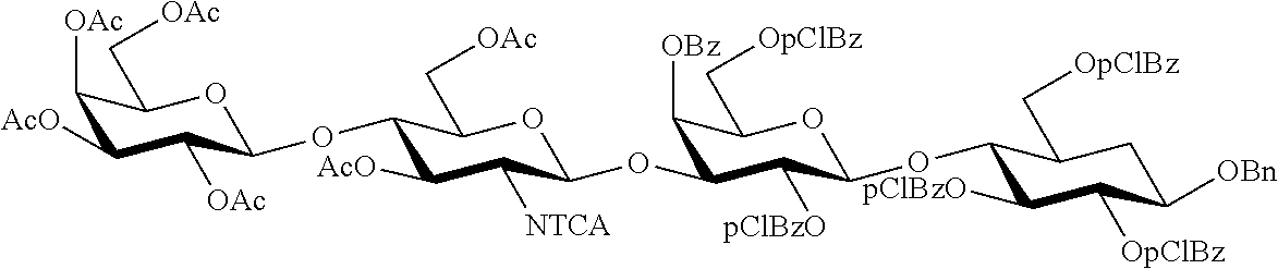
C1([OAc])C([AcO])C([OAc])C(OC2C([AcO])C([NTCA])C(OC3C([OBz])C(C[OpClBz])OC(OC4C([pClBzO])C([OpClBz])C([OBn])CC4C[OpClBz])C3[pClBzO])OC2C[OAc])OC1C[OAc]
